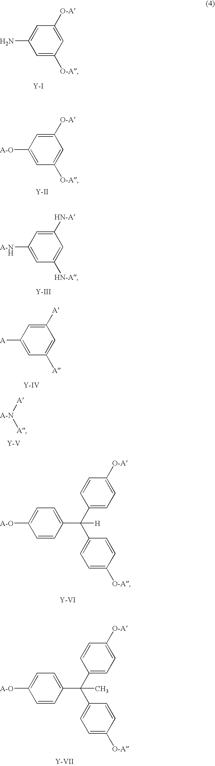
C1=C([O-A])C=C([O-A])C=C1N.[Y-I].C1=C([A-O])C=C([O-A])C=C1[O-A].[Y-II].C1=C([A-NH])C=C([HN-A])C=C1[HN-A].[Y-III].C1=C([A])C=C([A])C=C1[A].[Y-IV].[A-N]([A])[A].[Y-V].C1=CC(C([H])(C2=CC=C([O-A])C=C2)C2=CC=C([O-A])C=C2)=CC=C1[A-O].[Y-VI].C1=CC(C(C)(C2=CC=C([O-A])C=C2)C2=CC=C([O-A])C=C2)=CC=C1[A-O].[Y-VII]
